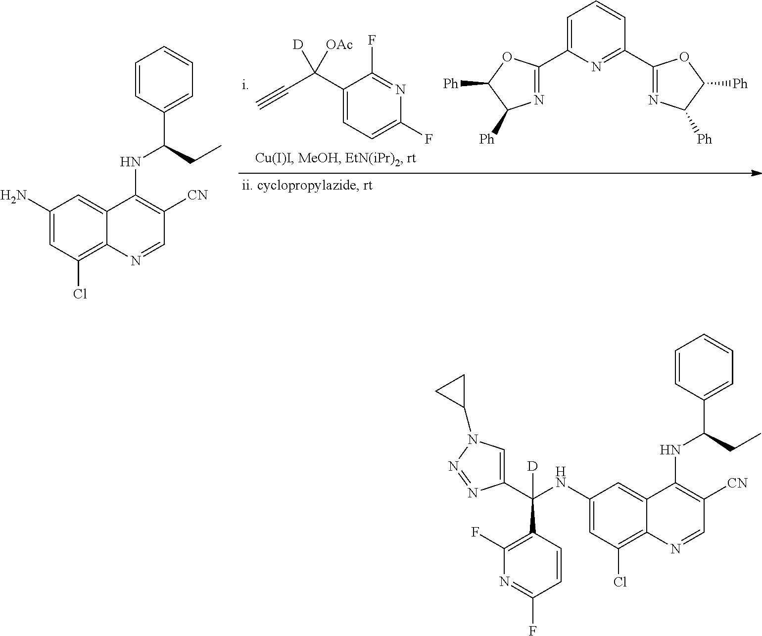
C1(C(C#C)([OAc])[D])=CC=C(F)N=C1F.C1=C(C2=NC([Ph])C([Ph])O2)N=C(C2=NC([Ph])C([Ph])O2)C=C1.C1(N)=CC(Cl)=C2C(=C1)C(NC(C1=CC=CC=C1)CC)=C([CN])C=N2.C1(NC(C2=C(F)N=C(F)C=C2)([D])C2=CN(C3CC3)N=N2)=CC(Cl)=C2C(=C1)C(NC(C1=CC=CC=C1)CC)=C([CN])C=N2
